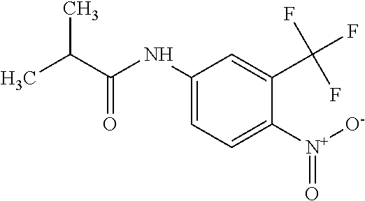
C1(NC(C(C)C)=O)=CC=C([N+]([O-])=O)C(C(F)(F)F)=C1
